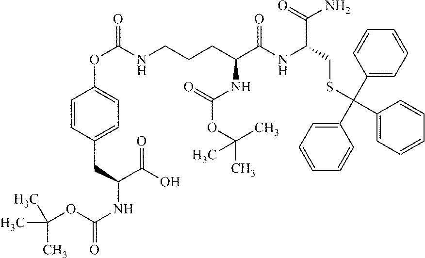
C(C(CCCNC(OC1=CC=C(CC(NC(OC(C)(C)C)=O)C(O)=O)C=C1)=O)NC(=O)OC(C)(C)C)(NC(CSC(C1=CC=CC=C1)(C1=CC=CC=C1)C1=CC=CC=C1)C(N)=O)=O
